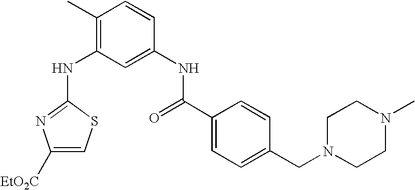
C1([EtO2C])=CSC(NC2=C(C)C=CC(NC(C3=CC=C(CN4CCN(C)CC4)C=C3)=O)=C2)=N1
